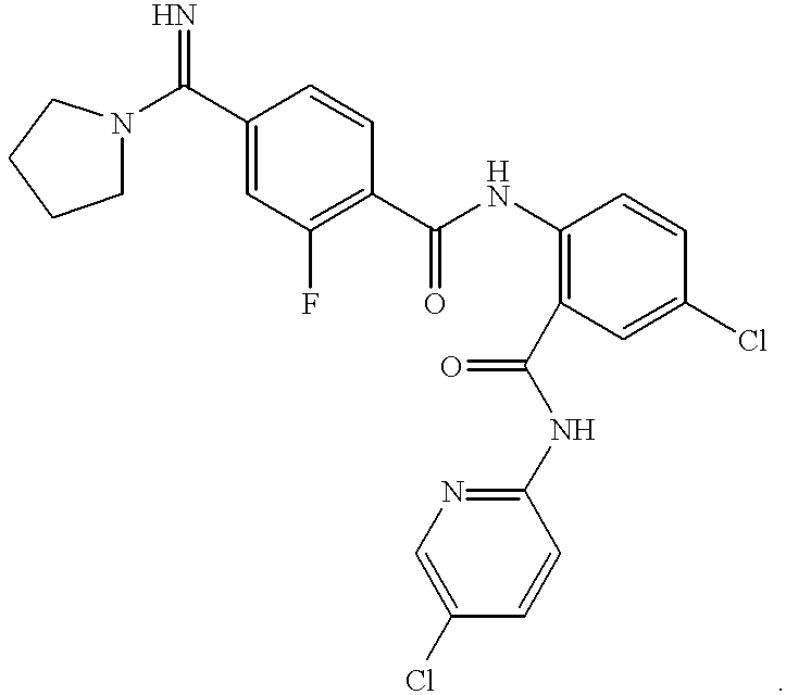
C(C1=CC(F)=C(C(NC2=C(C(NC3=NC=C(Cl)C=C3)=O)C=C(Cl)C=C2)=O)C=C1)(=N)N1CCCC1
